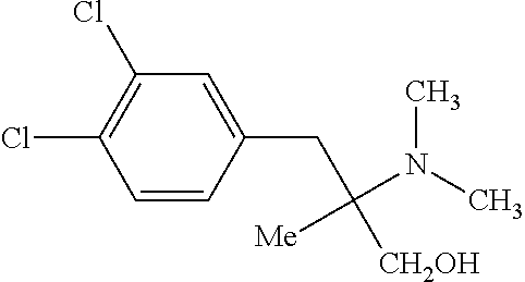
C1=CC(CC([Me])(N(C)C)[CH2OH])=CC(Cl)=C1Cl
